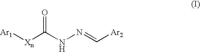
[Ar2]C=NNC([Xn][Ar1])=O
